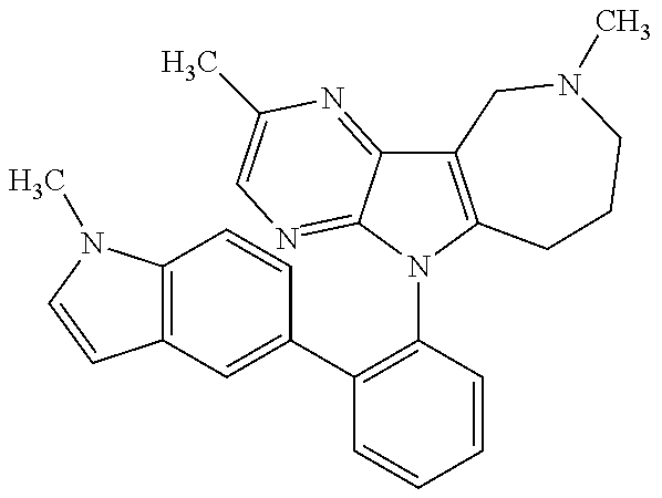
C12=C(N(C3=C(C4=CC5=C(C=C4)N(C)C=C5)C=CC=C3)C3=NC=C(C)N=C13)CCCN(C)C2
